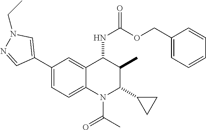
C1(C2=CN(CC)N=C2)=CC=C2C(=C1)C(NC(=O)OCC1=CC=CC=C1)C(C)C(C1CC1)N2C(C)=O
